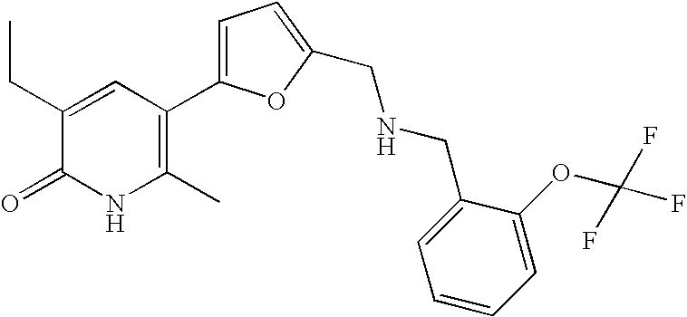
C1(CC)=CC(C2=CC=C(CNCC3=CC=CC=C3OC(F)(F)F)O2)=C(C)NC1=O
